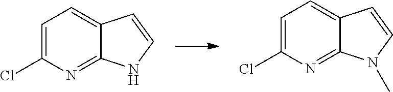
C1=C(Cl)N=C2C(=C1)C=CN2C.C1=C(Cl)N=C2C(=C1)C=CN2
